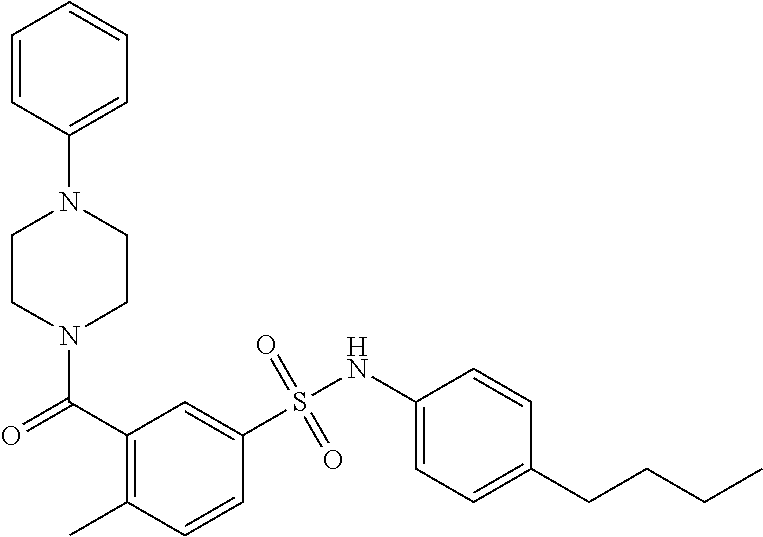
N1(C(C2=C(C)C=CC(S(NC3=CC=C(CCCC)C=C3)(=O)=O)=C2)=O)CCN(C2=CC=CC=C2)CC1
